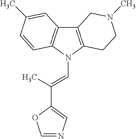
C12=C(N(C=C(C)C3=CN=CO3)C3=C1C=C(C)C=C3)CCN(C)C2
